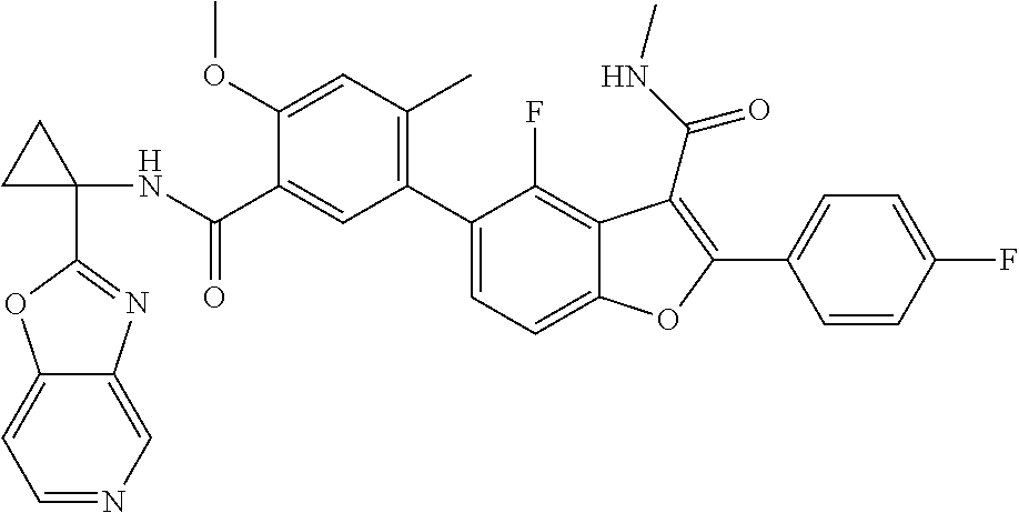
N(C(C1=CC(C2=CC=C3C(=C2F)C(C(NC)=O)=C(C2=CC=C(F)C=C2)O3)=C(C)C=C1OC)=O)C1(C2=NC3=CN=CC=C3O2)CC1
